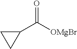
C1(C([OMgBr])=O)CC1
